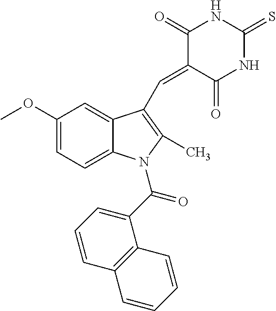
C1(OC)=CC=C2C(=C1)C(C=C1C(=O)NC(=S)NC1=O)=C(C)N2C(C1=CC=CC2=C1C=CC=C2)=O
